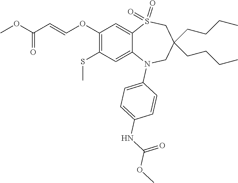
C1(NC(OC)=O)=CC=C(N2C3=CC(SC)=C(OC=CC(=O)OC)C=C3S(=O)(=O)CC(CCCC)(CCCC)C2)C=C1
